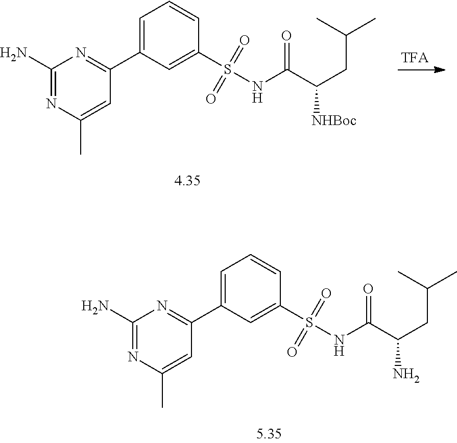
C1(N)=NC(C)=CC(C2=CC=CC(S(NC(C(CC(C)C)[NHBoc])=O)(=O)=O)=C2)=N1.C1(N)=NC(C)=CC(C2=CC=CC(S(NC(C(CC(C)C)N)=O)(=O)=O)=C2)=N1
